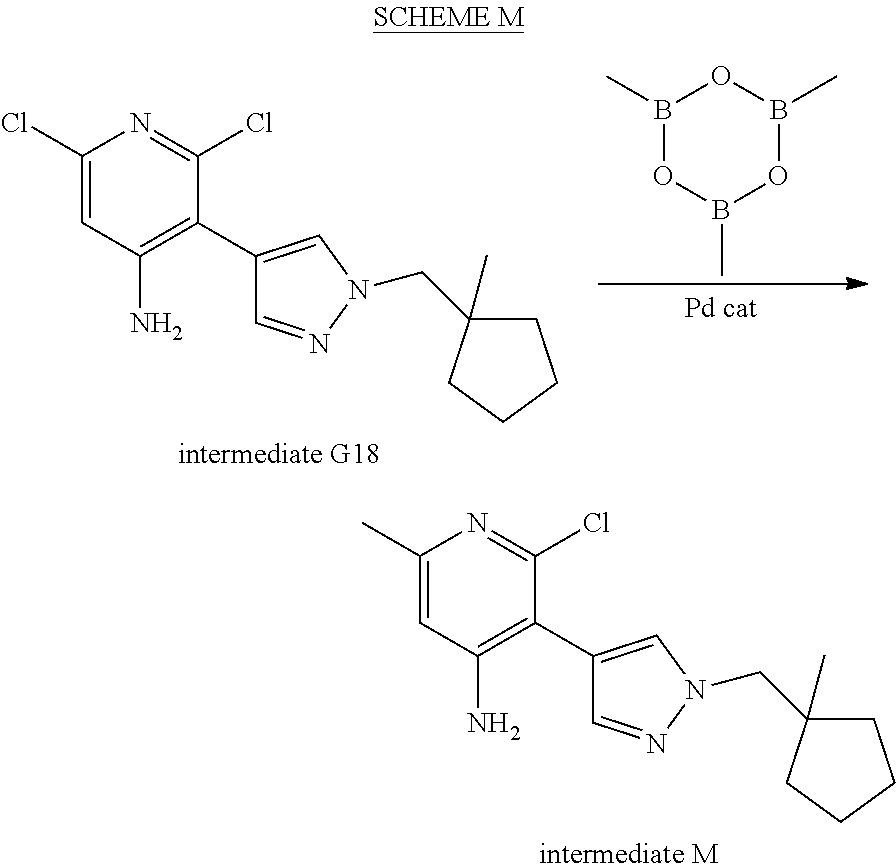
[intermediate M].C1=NN(CC2(C)CCCC2)C=C1C1=C(N)C=C(C)N=C1Cl.[intermediate G18].C1=NN(CC2(C)CCCC2)C=C1C1=C(N)C=C(Cl)N=C1Cl.B1(C)OB(C)OB(C)O1
